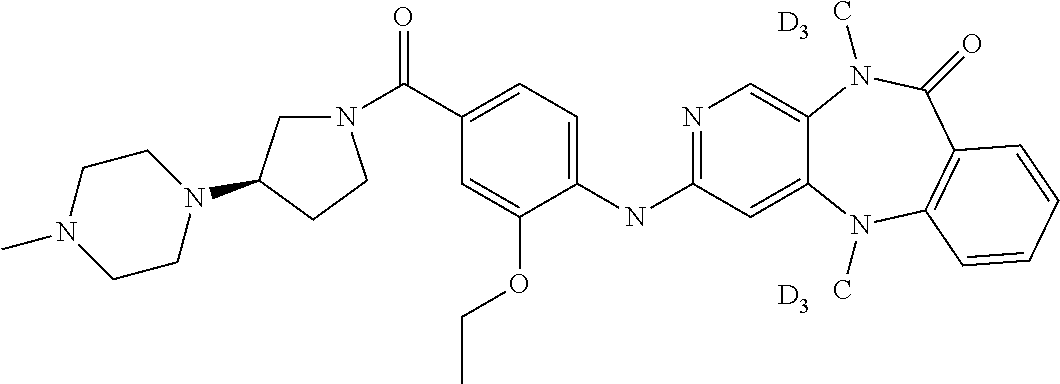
N1=C(NC2=CC=C(C(=O)N3CC(N4CCN(C)CC4)CC3)C=C2OCC)C=C2C(=C1)N(C)C(=O)C1=C(N2C)C=CC=C1.[D3].[D3]
